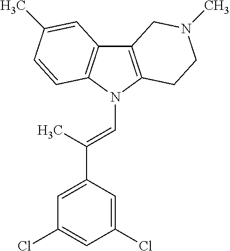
C12=C(N(C=C(C3=CC(Cl)=CC(Cl)=C3)C)C3=C1C=C(C)C=C3)CCN(C)C2
